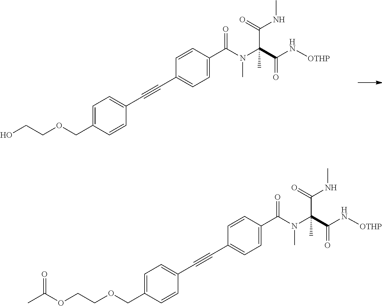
C1=C(COCCO)C=CC(C#CC2=CC=C(C(N(C(C(N[OTHP])=O)(C(NC)=O)C)C)=O)C=C2)=C1.C1=C(COCCOC(C)=O)C=CC(C#CC2=CC=C(C(N(C(C(N[OTHP])=O)(C(NC)=O)C)C)=O)C=C2)=C1
